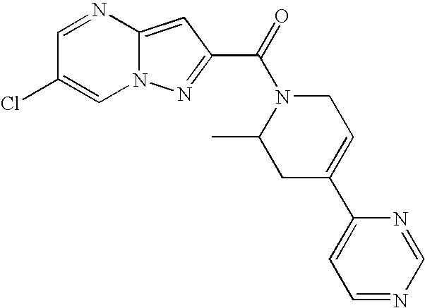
C1=NC2=CC(C(=O)N3C(C)CC(C4=CC=NC=N4)=CC3)=NN2C=C1Cl
